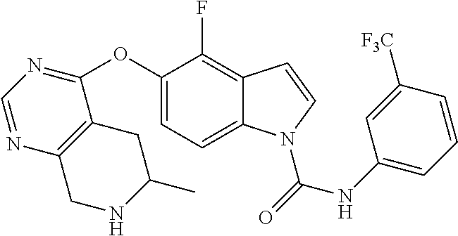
C1=NC2=C(C(OC3=CC=C4C(=C3F)C=CN4C(=O)NC3=CC=CC([F3C])=C3)=N1)CC(C)NC2
